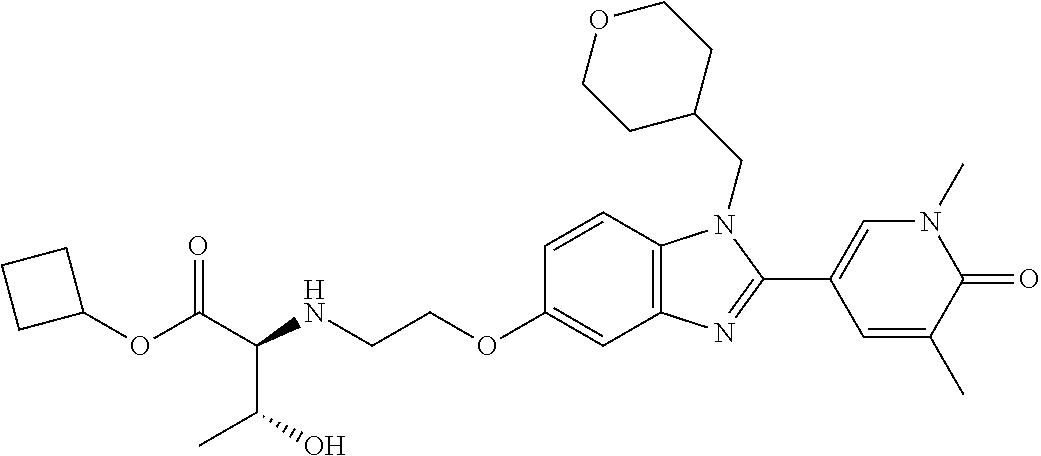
C(C(NCCOC1=CC2=C(C=C1)N(CC1CCOCC1)C(C1=CN(C)C(=O)C(C)=C1)=N2)C(O)C)(=O)OC1CCC1
